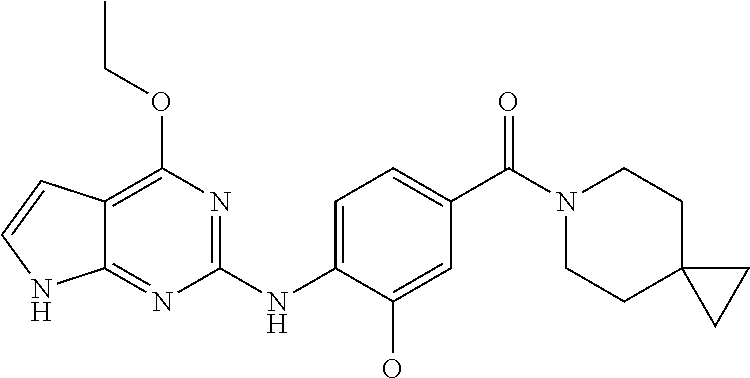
C1(NC2=CC=C(C(N3CCC4(CC3)CC4)=O)C=C2O)=NC(OCC)=C2C(=N1)NC=C2
